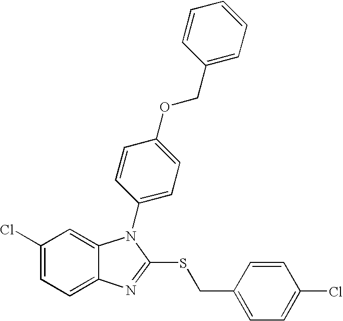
C1(Cl)=CC=C2C(=C1)N(C1=CC=C(OCC3=CC=CC=C3)C=C1)C(SCC1=CC=C(Cl)C=C1)=N2
